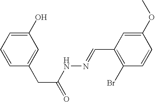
C1(O)=CC=CC(CC(=O)NN=CC2=C(Br)C=CC(OC)=C2)=C1
